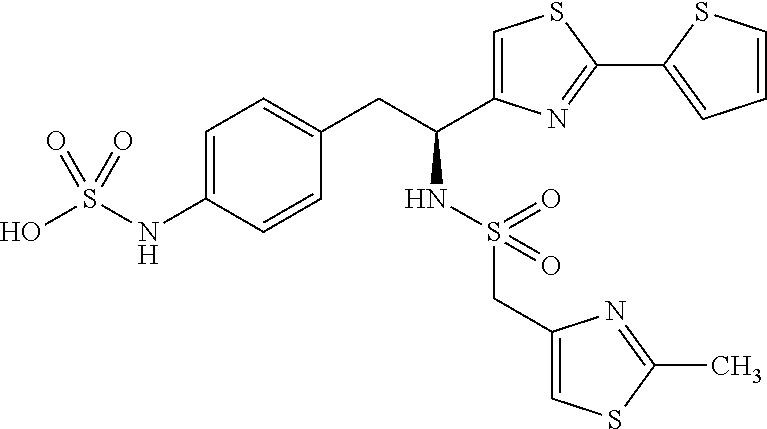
C1=C(NS(O)(=O)=O)C=CC(CC(NS(CC2=CSC(C)=N2)(=O)=O)C2=CSC(C3=CC=CS3)=N2)=C1
